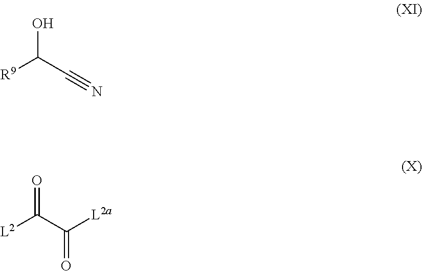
[R9]C(O)C#N.[L2]C(C([L2a])=O)=O
